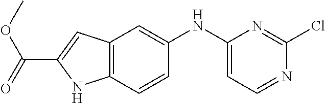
C12=C(C=CC(NC3=CC=NC(Cl)=N3)=C1)NC(C(OC)=O)=C2
